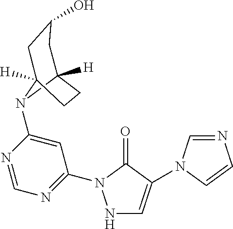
C12([H])N(C3=CC(N4NC=C(N5C=NC=C5)C4=O)=NC=N3)C([H])(CC(O)C1)CC2
